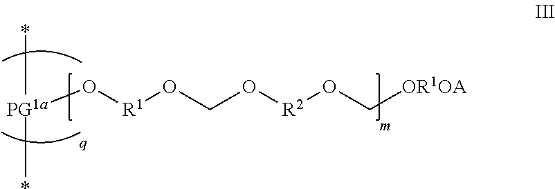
[PG1a](O[R1]OCO[R2]OC[OR1OA])(*)*
